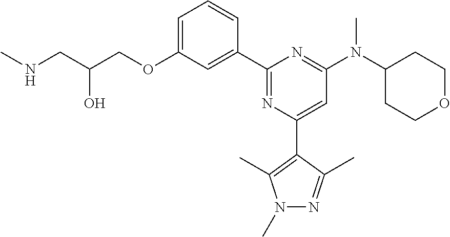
C1=C(OCC(CNC)O)C=C(C2=NC(C3=C(C)N(C)N=C3C)=CC(N(C3CCOCC3)C)=N2)C=C1
